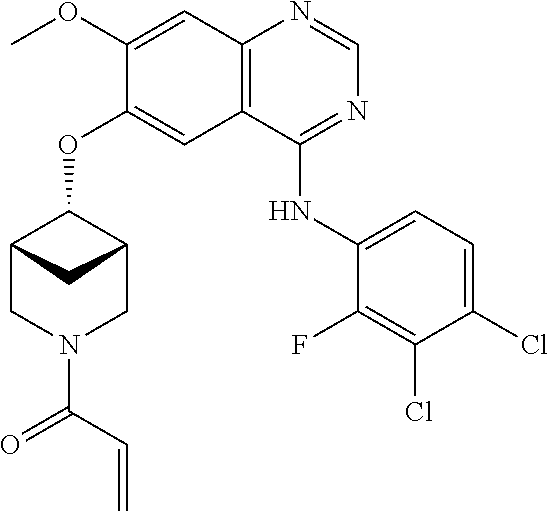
C(=C)C(=O)N1CC2C(OC3=CC4=C(N=CN=C4NC4=CC=C(Cl)C(Cl)=C4F)C=C3OC)C(C1)C2
